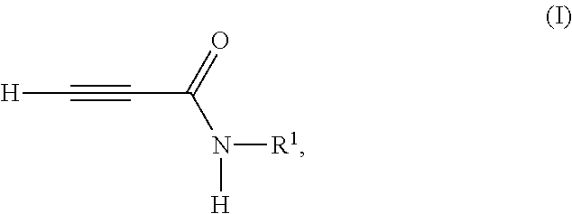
[H]C#CC(N([H])[R1])=O
